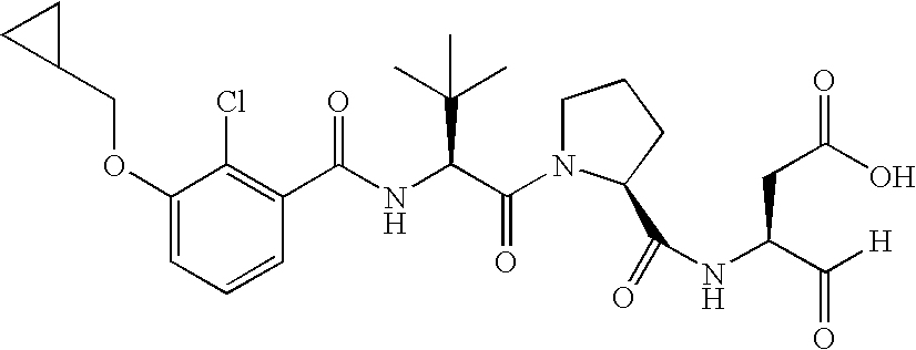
C1=CC=C(OCC2CC2)C(Cl)=C1C(NC(C(N1CCCC1C(=O)NC(CC(O)=O)C([H])=O)=O)C(C)(C)C)=O
